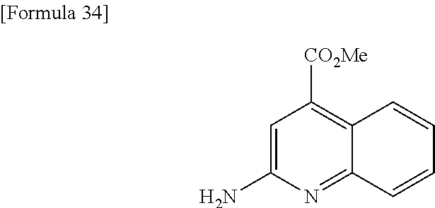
C1=C(N)N=C2C(=C1[CO2Me])C=CC=C2
